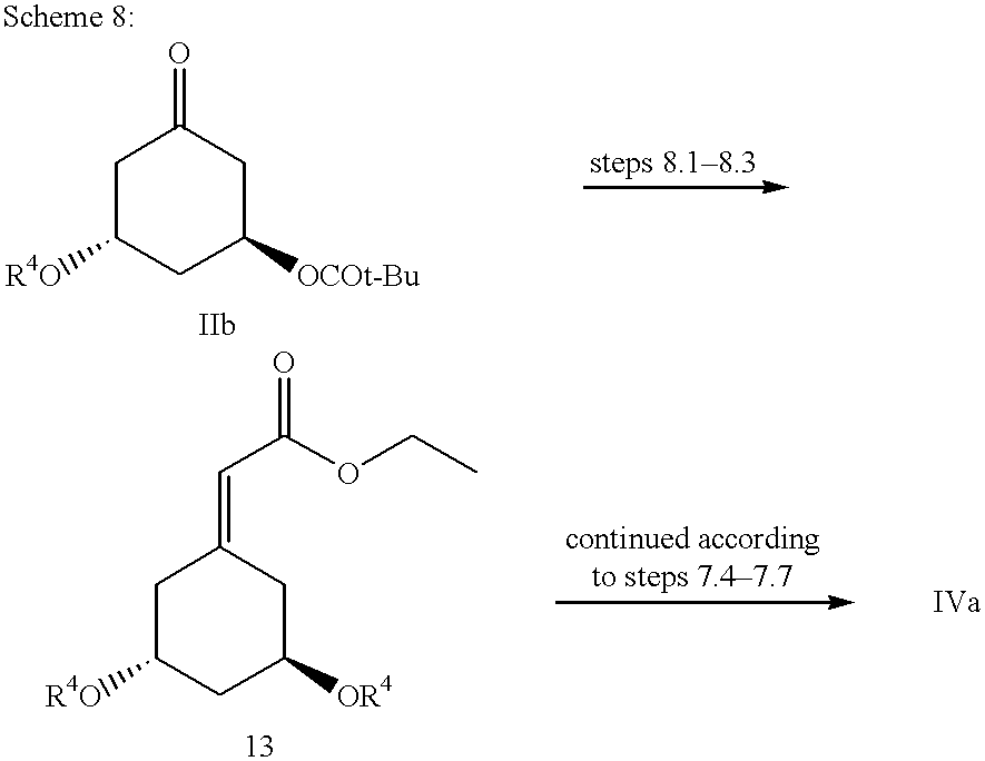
C1C([OCOt-Bu])CC(=O)CC1[R4O].C1C([OR4])CC(=CC(OCC)=O)CC1[R4O]
